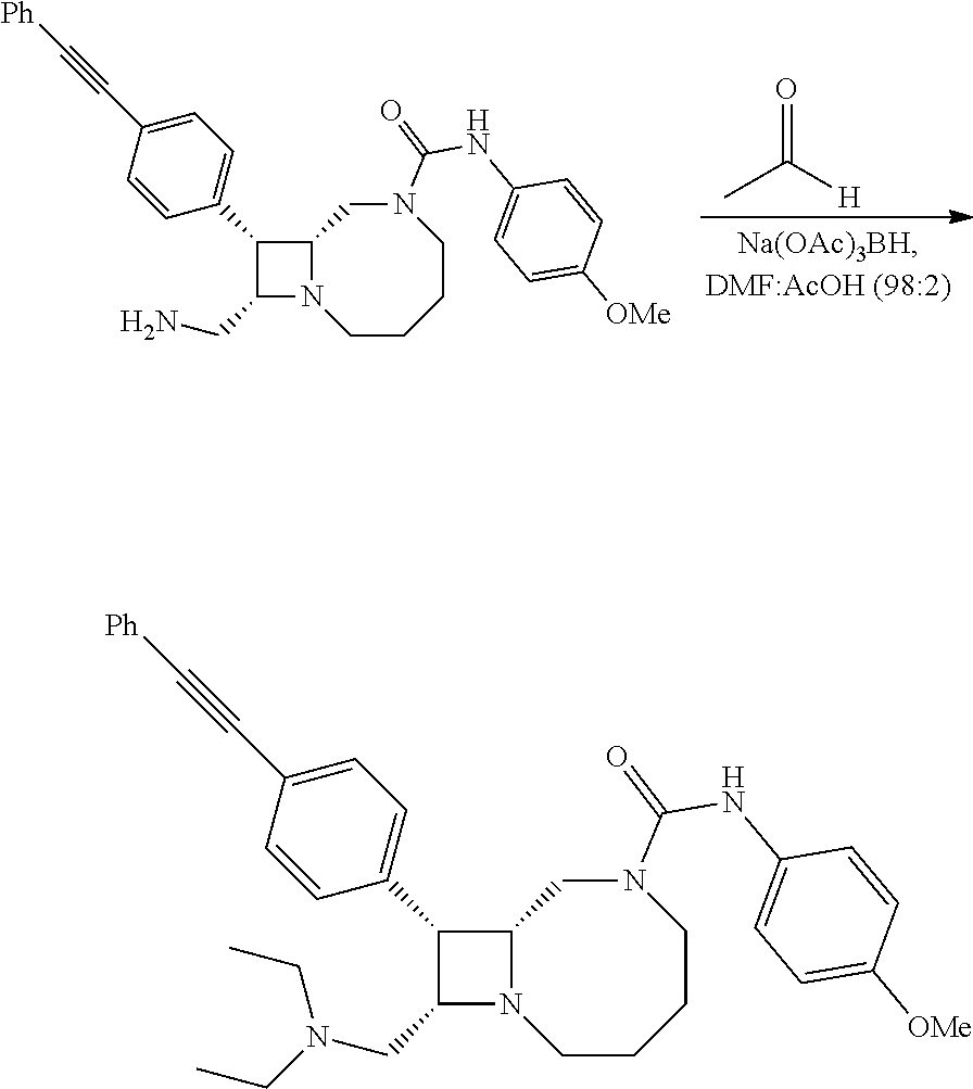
CC([H])=O.C1(C2=CC=C(C#C[Ph])C=C2)C(CN)N2C1CN(C(=O)NC1=CC=C([OMe])C=C1)CCCC2.C1(C2=CC=C(C#C[Ph])C=C2)C(CN(CC)CC)N2C1CN(C(=O)NC1=CC=C([OMe])C=C1)CCCC2
